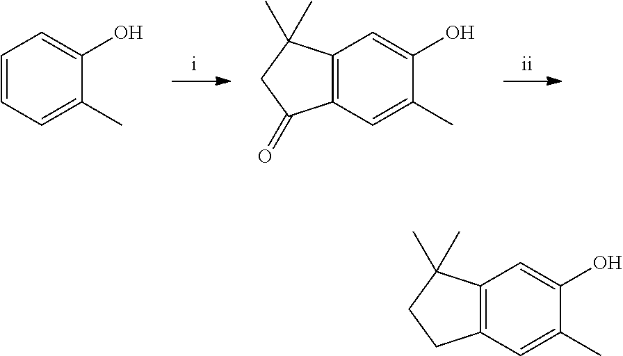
C1=CC=C(C)C(O)=C1.C12=C(C=C(C)C(O)=C1)C(=O)CC2(C)C.C12=C(C=C(C)C(O)=C1)CCC2(C)C
